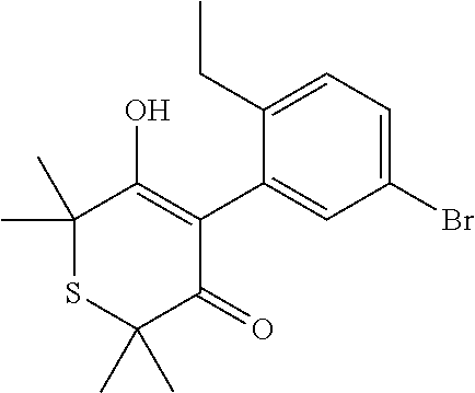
C1(Br)=CC=C(CC)C(C2=C(O)C(C)(C)SC(C)(C)C2=O)=C1
